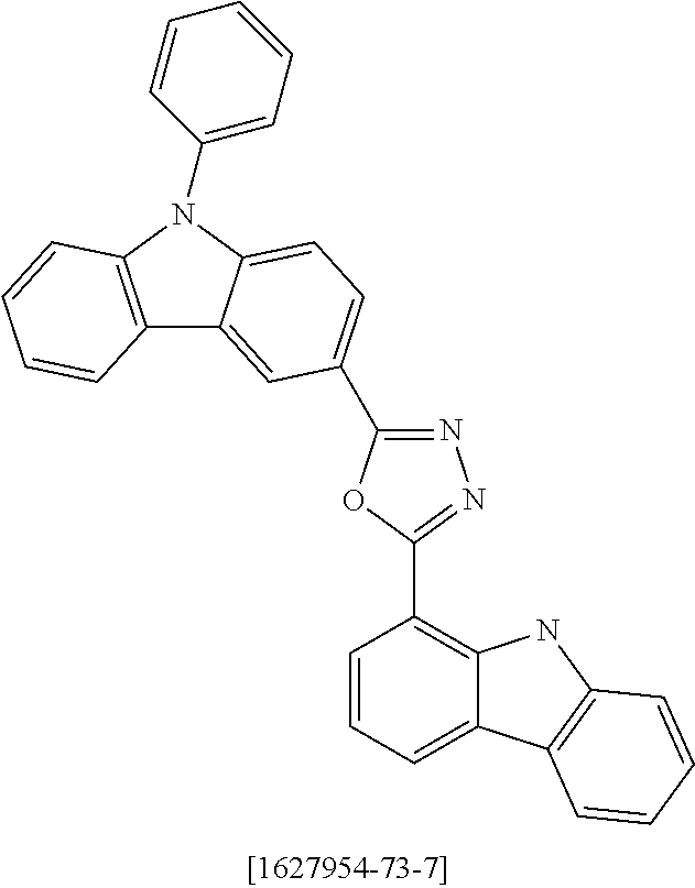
C1=CC=C2C(=C1C1=NN=C(C3=CC=C4C(=C3)C3=C(N4C4=CC=CC=C4)C=CC=C3)O1)NC1=C2C=CC=C1
